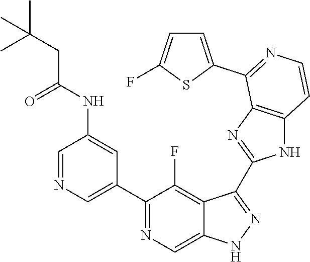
C1=NC=C(C2=NC=C3C(=C2F)C(C2=NC4=C(N2)C=CN=C4C2=CC=C(F)S2)=NN3)C=C1NC(CC(C)(C)C)=O
